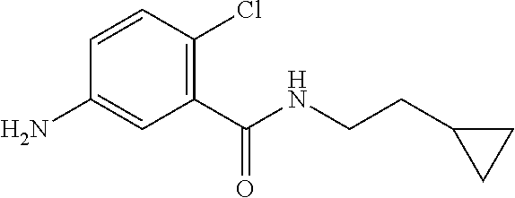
C1(C(NCCC2CC2)=O)=C(Cl)C=CC(N)=C1
